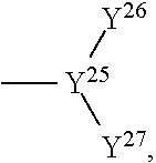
C[Y25]([Y27])[Y26]
